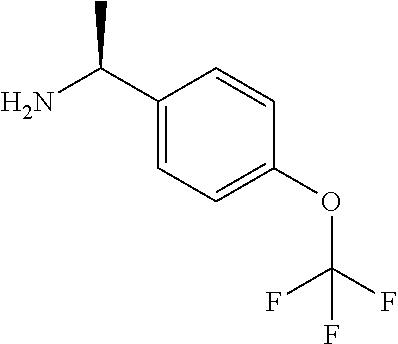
C1(C(N)C)=CC=C(OC(F)(F)F)C=C1
